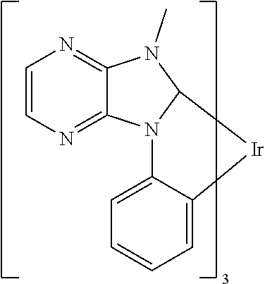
C1=CN=C2C(=N1)N(C)C1N2C2=CC=CC=C2[Ir]1
